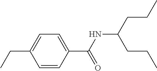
C1=CC(C(NC(CCC)CCC)=O)=CC=C1CC
